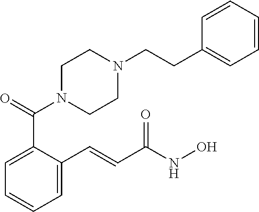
C1=C(C=CC(NO)=O)C(C(=O)N2CCN(CCC3=CC=CC=C3)CC2)=CC=C1
